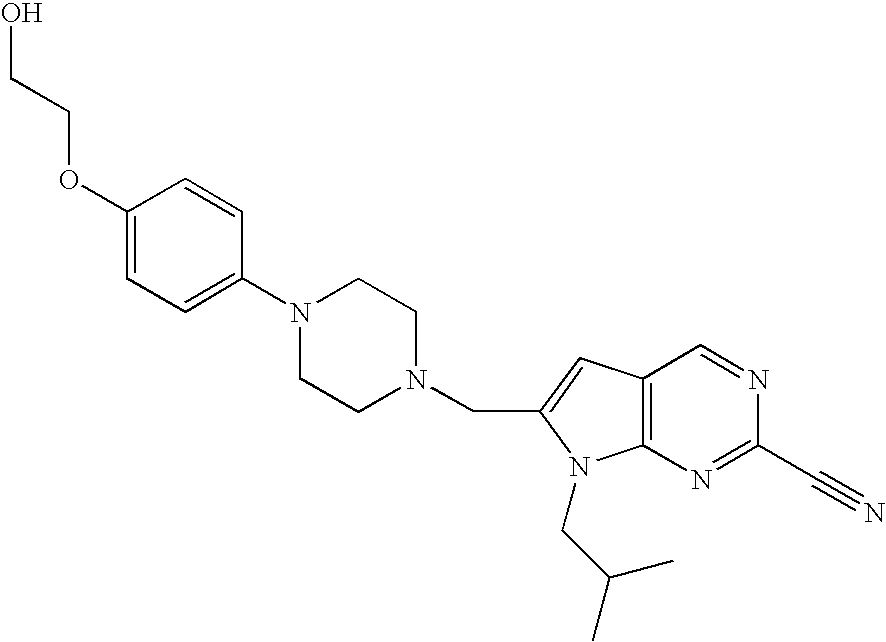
OCCOC1=CC=C(N2CCN(CC3=CC4=C(N3CC(C)C)N=C(C#N)N=C4)CC2)C=C1
